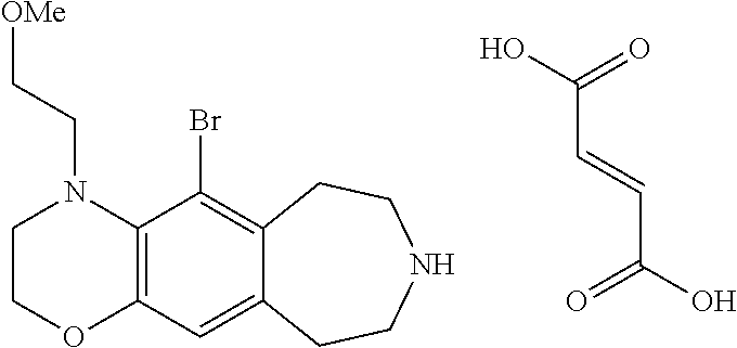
C12=C(C=C3C(=C1Br)CCNCC3)OCCN2CC[OMe].C(C(=O)O)=CC(O)=O
